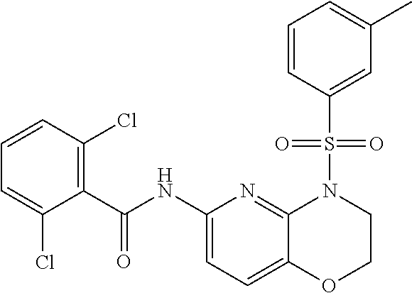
C1(C(NC2=CC=C3C(=N2)N(S(C2=CC(C)=CC=C2)(=O)=O)CCO3)=O)=C(Cl)C=CC=C1Cl
